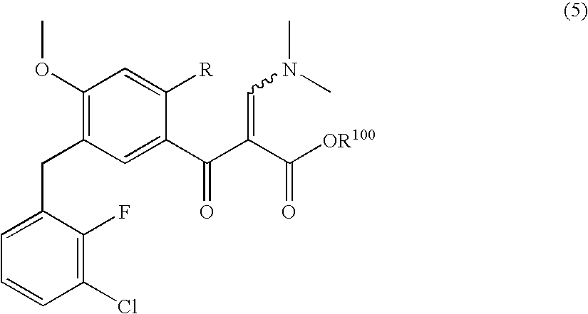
C1=C(CC2=C(OC)C=C([R])C(C(=O)C(C([OR100])=O)=CN(C)C)=C2)C(F)=C(Cl)C=C1
